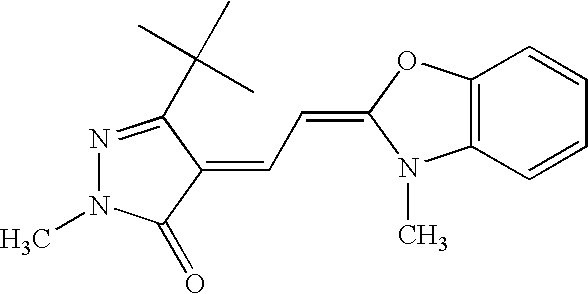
N1=C(C(C)(C)C)C(=CC=C2N(C)C3=C(O2)C=CC=C3)C(=O)N1C
